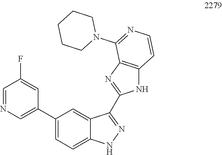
C1(C2=CN=CC(F)=C2)=CC=C2C(=C1)C(C1=NC3=C(N1)C=CN=C3N1CCCCC1)=NN2
